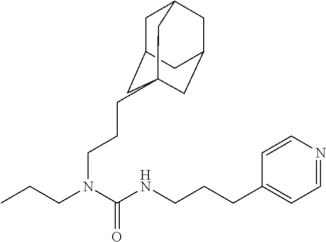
C1=NC=CC(CCCNC(N(CCC)CCCC23CC4CC(CC(C2)C4)C3)=O)=C1
